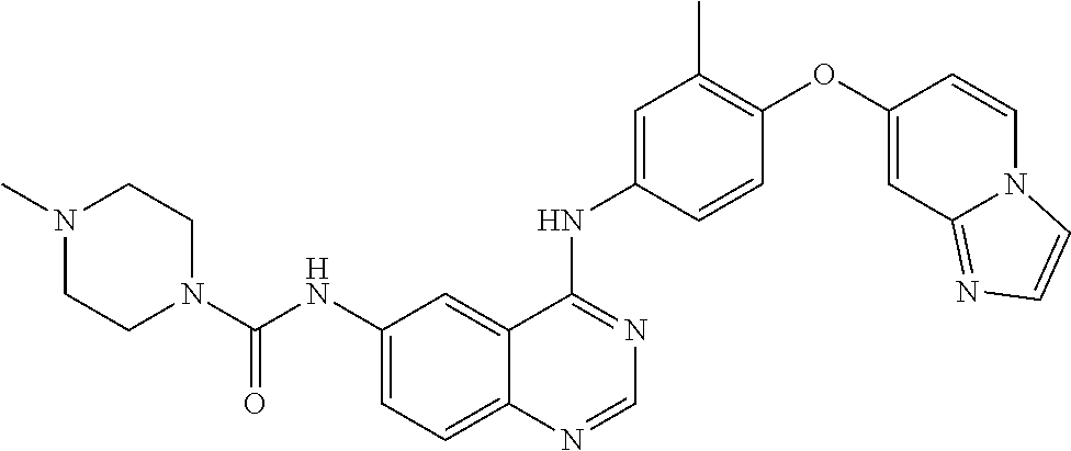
N(C1=CC=C2C(=C1)C(NC1=CC(C)=C(OC3=CC4=NC=CN4C=C3)C=C1)=NC=N2)C(N1CCN(C)CC1)=O
